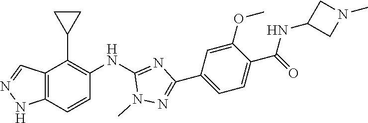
C12=C(C=CC(NC3=NC(C4=CC=C(C(=O)NC5CN(C)C5)C(OC)=C4)=NN3C)=C1C1CC1)NN=C2
